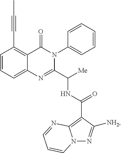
C1=CC=C2C(=C1C#CC)C(=O)N(C1=CC=CC=C1)C(C([Me])NC(=O)C1=C3N(N=C1[NH2])C=CC=N3)=N2
